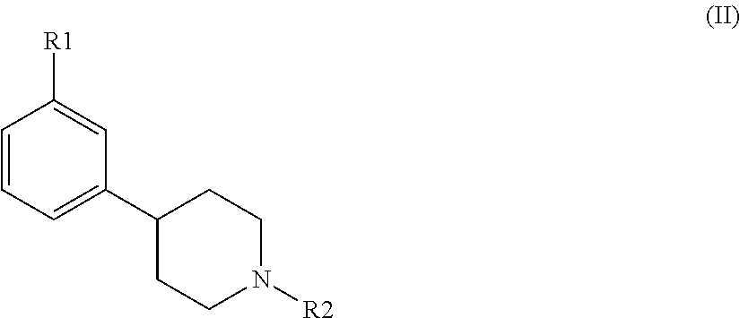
C1=CC=C(C2CCN([R2])CC2)C=C1[R1]
